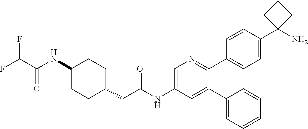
C1(NC(C(F)F)=O)CCC(CC(NC2=CN=C(C3=CC=C(C4(N)CCC4)C=C3)C(C3=CC=CC=C3)=C2)=O)CC1
